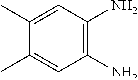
C1(N)=C(N)C=C(C)C(C)=C1
